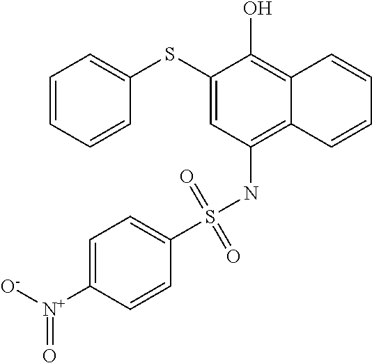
C1=CC=CC(SC2=CC(NS(C3=CC=C([N+]([O-])=O)C=C3)(=O)=O)=C3C(=C2O)C=CC=C3)=C1
